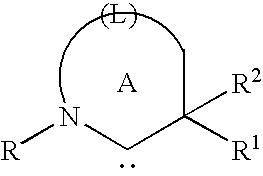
N(CC(C)([R1])[R2])[R]
